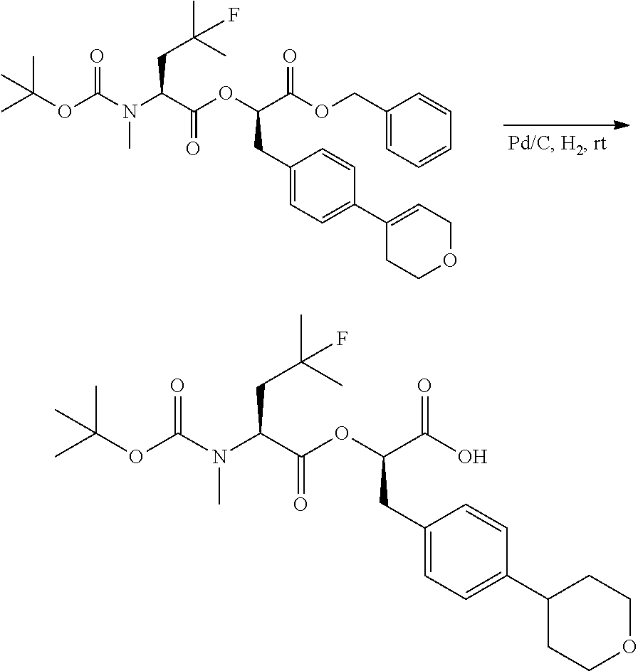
CC(OC(N(C(C(OC(C(OCC1=CC=CC=C1)=O)CC1=CC=C(C2=CCOCC2)C=C1)=O)CC(C)(C)F)C)=O)(C)C.N(C(C(OC(C(O)=O)CC1=CC=C(C2CCOCC2)C=C1)=O)CC(C)(C)F)(C)C(OC(C)(C)C)=O
